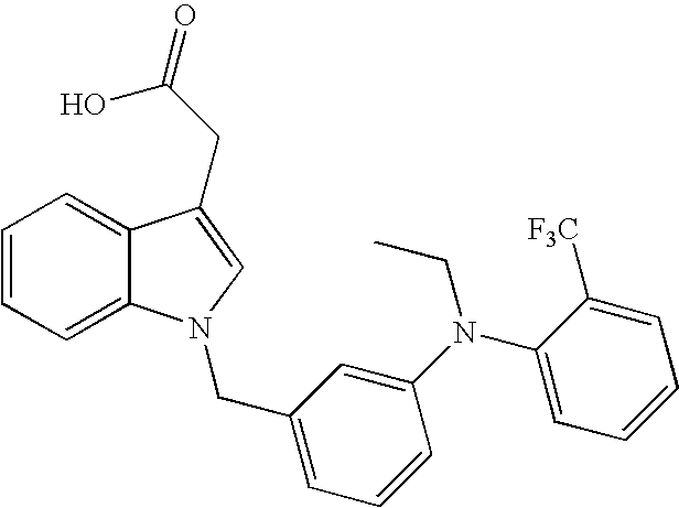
C1=CC=C2C(=C1)C(CC(O)=O)=CN2CC1=CC=CC(N(C2=CC=CC=C2[F3C])CC)=C1
